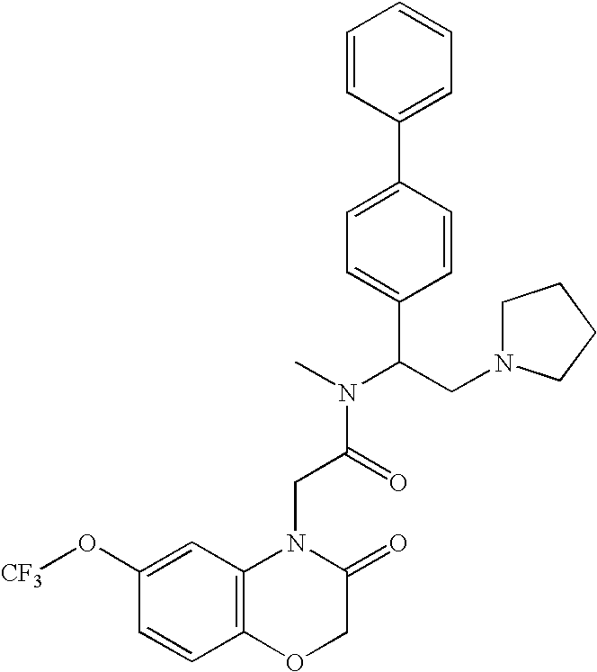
C1=CC(C2=CC=C(C(N(C)C(=O)CN3C4=C(OCC3=O)C=CC(O[CF3])=C4)CN3CCCC3)C=C2)=CC=C1
